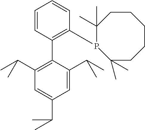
C1=CC(C2=C(C(C)C)C=C(C(C)C)C=C2C(C)C)=C(P2C(C)(C)CCCCCC2(C)C)C=C1
